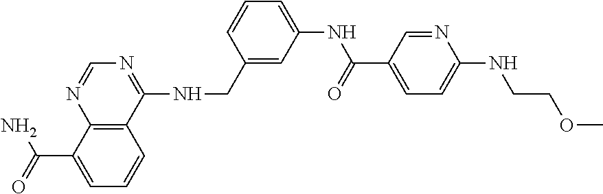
C12=C(C(NCC3=CC(NC(=O)C4=CC=C(NCCOC)N=C4)=CC=C3)=NC=N1)C=CC=C2C(=O)N
